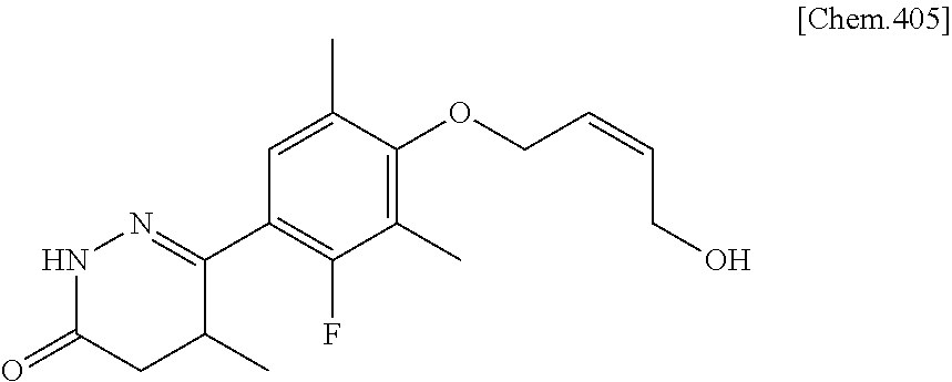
N1C(=O)CC(C)C(C2=C(F)C(C)=C(OCC=CCO)C(C)=C2)=N1
